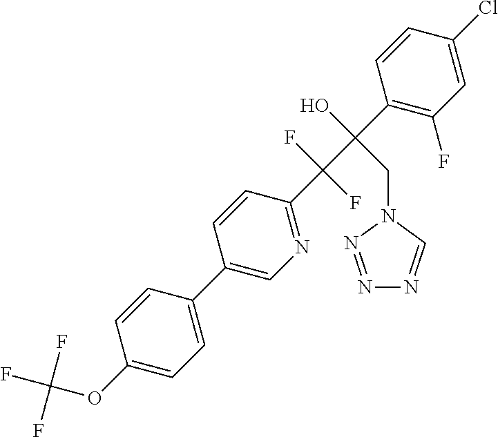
C1(C2=CN=C(C(C(C3=C(F)C=C(Cl)C=C3)(O)CN3C=NN=N3)(F)F)C=C2)=CC=C(OC(F)(F)F)C=C1
